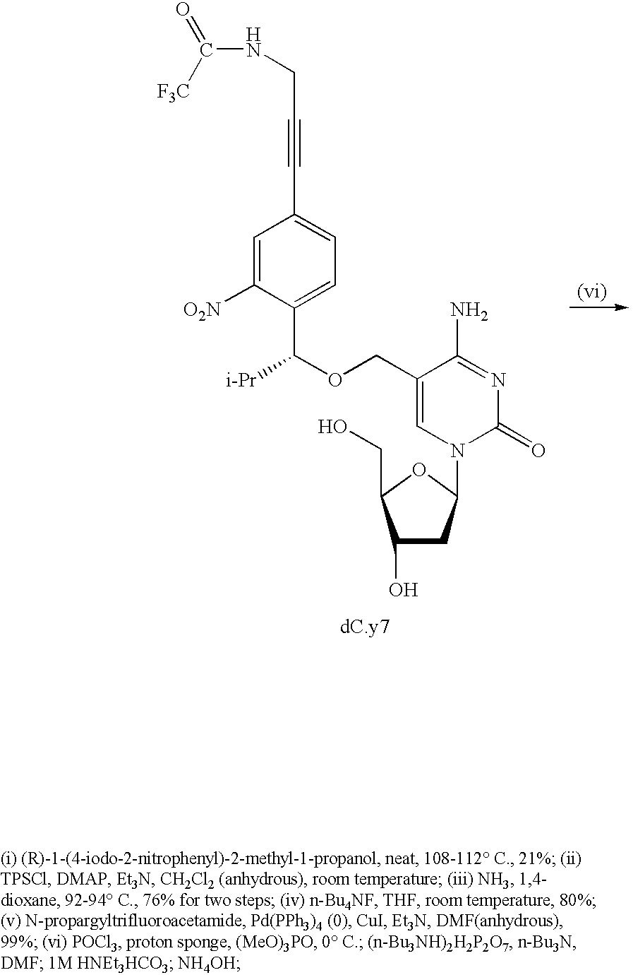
C1(COC([i-Pr])C2=CC=C(C#CCNC(=O)[F3C])C=C2[O2N])=CN(C2CC(O)C(CO)O2)C(=O)N=C1N
